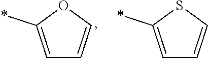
C1=C(*)OC=C1.C1=C(*)SC=C1
